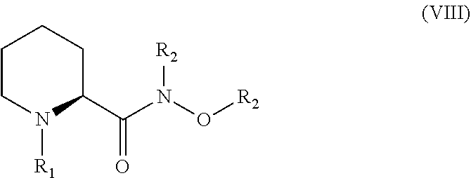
O=C(N(O[R2])[R2])C1CCCCN1[R1]
